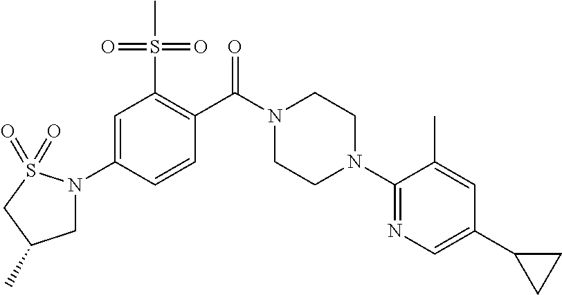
C1=C(N2CC(C)CS2(=O)=O)C=CC(C(N2CCN(C3=NC=C(C4CC4)C=C3C)CC2)=O)=C1S(=O)(=O)C
